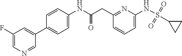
C1(CC(NC2=CC=C(C3=CC(F)=CN=C3)C=C2)=O)=NC(NS(=O)(=O)C2CC2)=CC=C1
